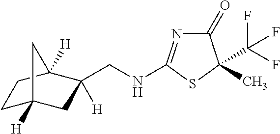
C1C2([H])CC(CNC3=NC(=O)C(C)(C(F)(F)F)S3)([H])C([H])(C1)C2
